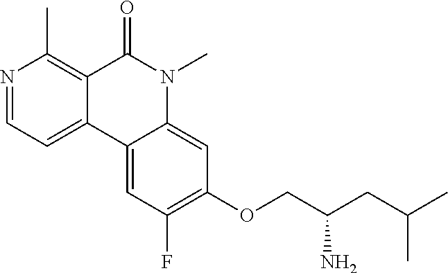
N1=CC=C2C(=C1C)C(=O)N(C)C1=CC(OCC(CC(C)C)N)=C(F)C=C21
